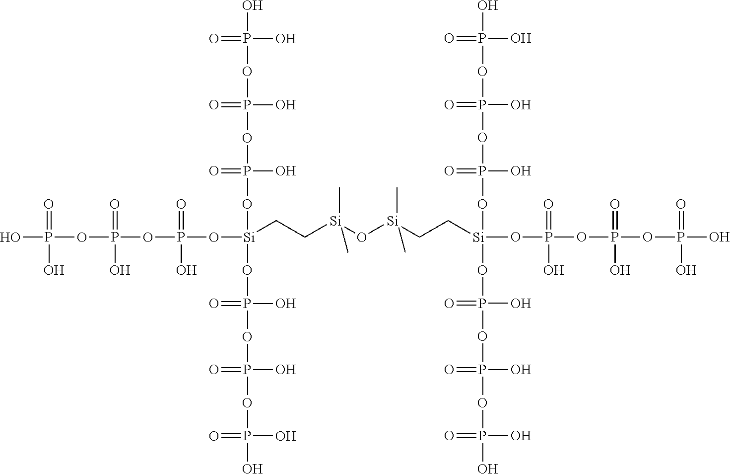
P(O)(OP(OP(O[Si](CC[Si](O[Si](CC[Si](OP(OP(OP(O)(=O)O)(=O)O)(=O)O)(OP(OP(OP(O)(O)=O)(O)=O)(O)=O)OP(OP(OP(O)(O)=O)(O)=O)(O)=O)(C)C)(C)C)(OP(OP(OP(O)(O)=O)(O)=O)(O)=O)OP(OP(OP(O)(O)=O)(O)=O)(O)=O)(=O)O)(=O)O)(=O)O
